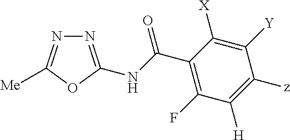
N1=C(NC(C2=C(F)C([H])=C([z])C([Y])=C2[X])=O)OC([Me])=N1
